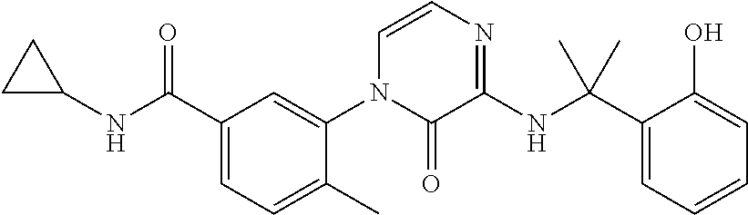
C1(NC(C2=CC=C(C)C(N3C(=O)C(NC(C4=CC=CC=C4O)(C)C)=NC=C3)=C2)=O)CC1
